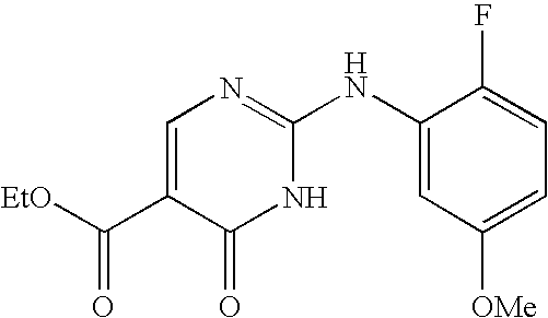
C1=C(C([EtO])=O)C(=O)NC(NC2=CC([OMe])=CC=C2F)=N1
